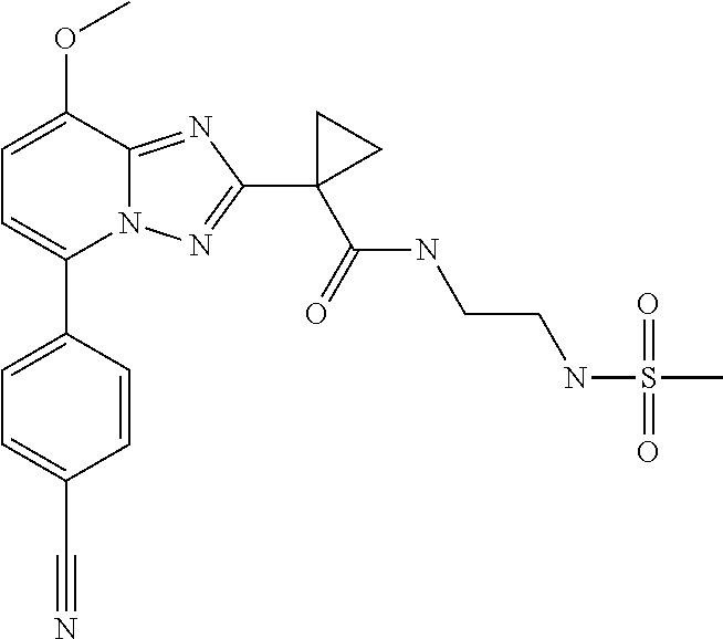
C1=C(OC)C2=NC(C3(C(=O)NCCNS(=O)(=O)C)CC3)=NN2C(C2=CC=C(C#N)C=C2)=C1
